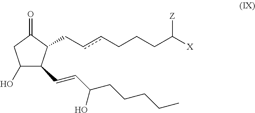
C1(=O)CC(O)C(C=CC(CCCCC)O)C1CccCCCC([X])[Z]
